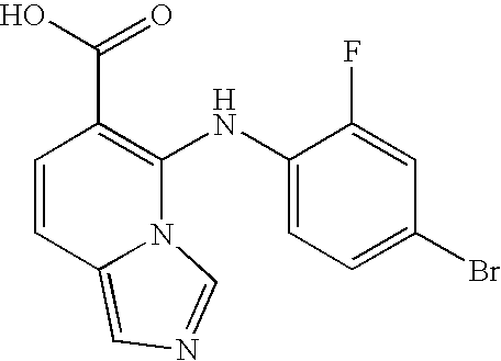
C1=CC2=CN=CN2C(NC2=CC=C(Br)C=C2F)=C1C(=O)O
